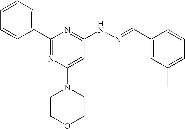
C1(C2=NC(N3CCOCC3)=CC(NN=CC3=CC(C)=CC=C3)=N2)=CC=CC=C1
